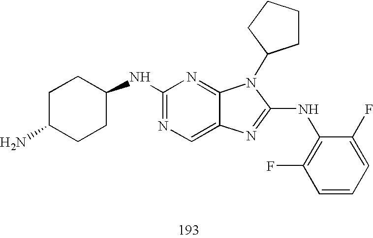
C1(NC2CCC(N)CC2)=NC=C2C(=N1)N(C1CCCC1)C(NC1=C(F)C=CC=C1F)=N2
